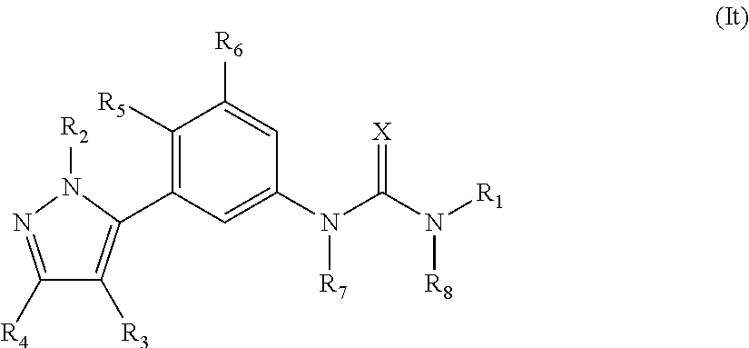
C1([R4])=NN([R2])C(C2=C([R5])C([R6])=CC(N(C(N([R1])[R8])=[X])[R7])=C2)=C1[R3]
